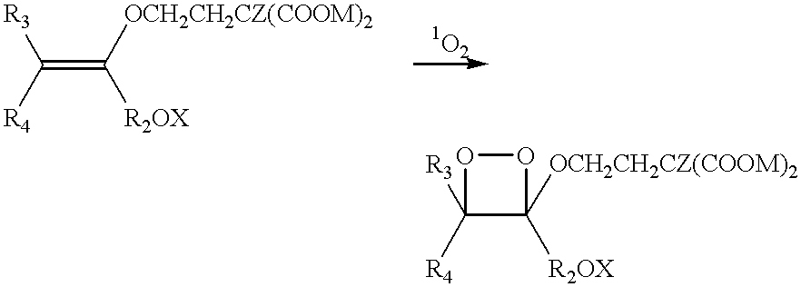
[R3]C(=C([OCH2CH2CZ(COOM)2])[R2OX])[R4].[R3]C1([R4])C([OCH2CH2CZ(COOM)2])([R2OX])OO1
